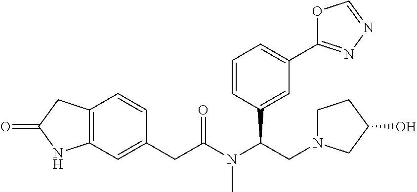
C12=C(CC(=O)N1)C=CC(CC(N(C(CN1CCC(O)C1)C1=CC(C3=NN=CO3)=CC=C1)C)=O)=C2
